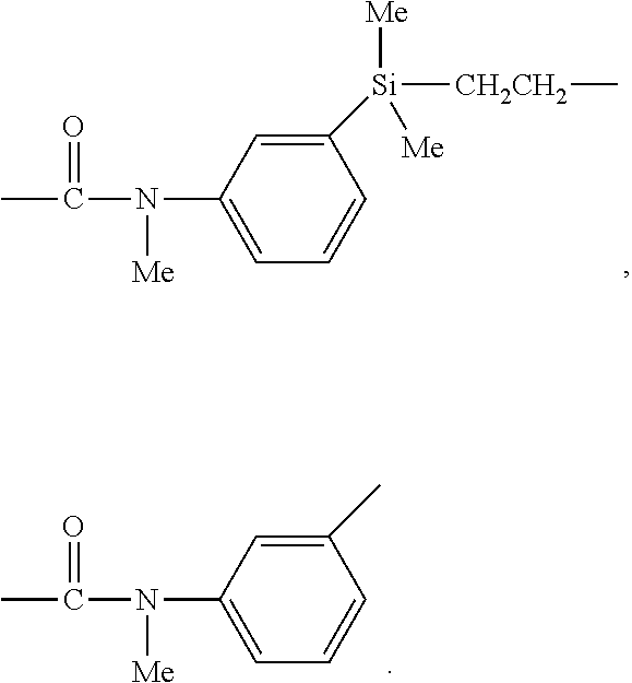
C1([Si]([Me])([CH2CH2]C)[Me])=CC(N([Me])C(=O)C)=CC=C1.C1(C)=CC(N([Me])C(=O)C)=CC=C1
